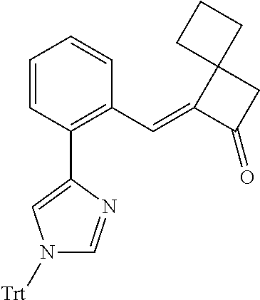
C1=CC(C2=CN([Trt])C=N2)=C(C=C2C(=O)CC23CCC3)C=C1
